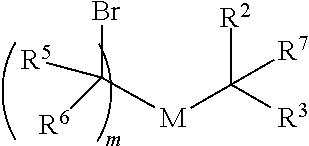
[R6]C([M]C([R3])([R2])[R7])(Br)[R5]
